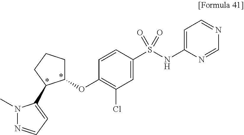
C1=CC(S(NC2=CC=NC=N2)(=O)=O)=CC(Cl)=C1OC1CCCC1C1=CC=NN1C
